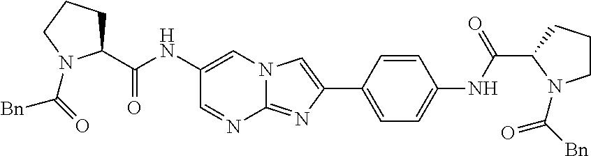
C1(NC(C2CCCN2C(=O)[Bn])=O)=CN2C(=NC(C3=CC=C(NC(C4N(C([Bn])=O)CCC4)=O)C=C3)=C2)N=C1
